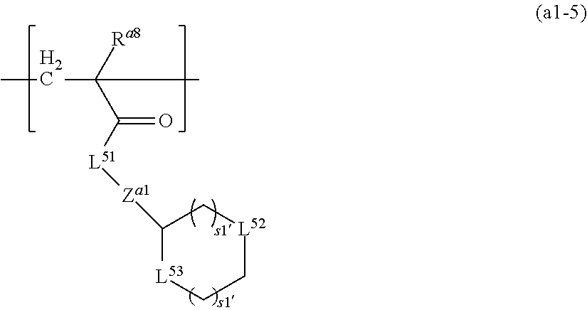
C1([Za1][L51]C(=O)C(CC)(C)[Ra8])[L53]CC[L52]C1
